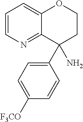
C1=CN=C2C(=C1)OCCC2(N)C1=CC=C([F3CO])C=C1
